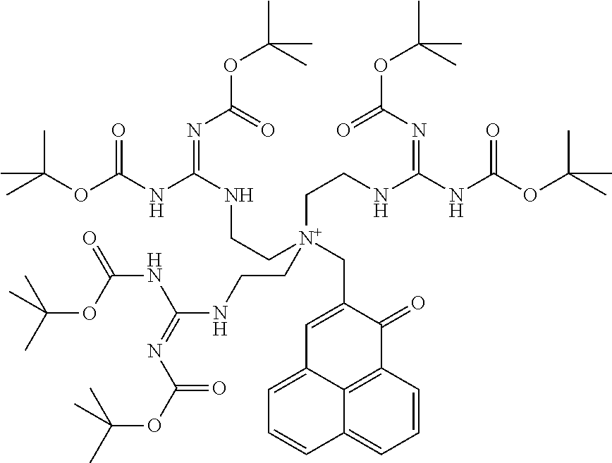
CC(OC(NC(NCC[N+](CCNC(NC(OC(C)(C)C)=O)=NC(=O)OC(C)(C)C)(CC1=CC2=CC=CC3=CC=CC(=C23)C1=O)CCNC(=NC(=O)OC(C)(C)C)NC(=O)OC(C)(C)C)=NC(=O)OC(C)(C)C)=O)(C)C
